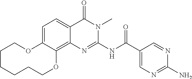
C1=C2C(=C3C(=C1)C(=O)N(C)C(NC(=O)C1=CN=C(N)N=C1)=N3)OCCCCCCO2
